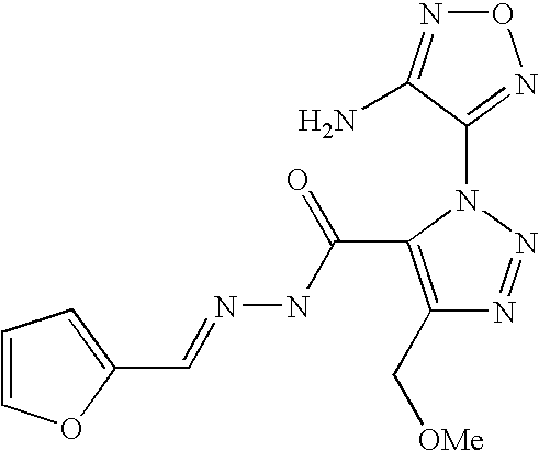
C1=COC(C=NNC(=O)C2=C(C[OMe])N=NN2C2=NON=C2N)=C1
